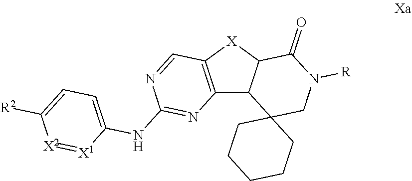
C12=C([X]C3C1C1(CN([R])C3=O)CCCCC1)C=NC(NC1=CC=C([R2])[X2]=[X1]1)=N2
